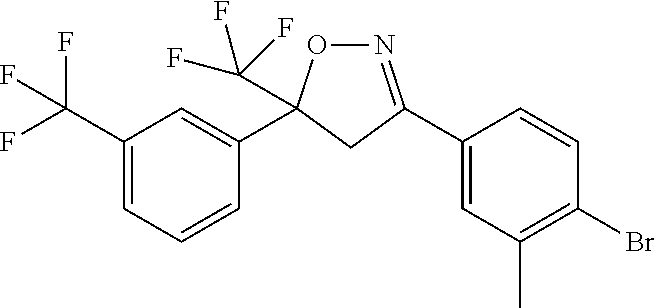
C1(C(F)(F)F)=CC=CC(C2(C(F)(F)F)ON=C(C3=CC(C)=C(Br)C=C3)C2)=C1
